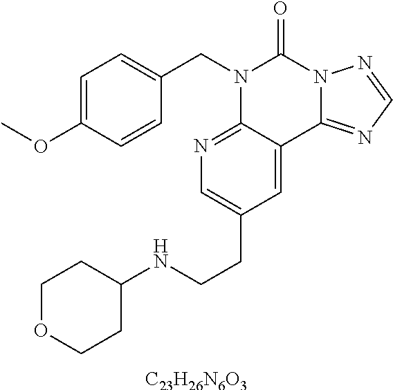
C1=C(OC)C=CC(CN2C3=NC=C(CCNC4CCOCC4)C=C3C3=NC=NN3C2=O)=C1.[C23H26N6O3]
